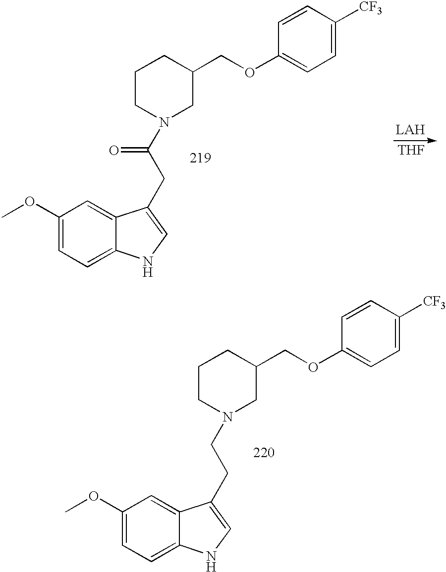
C1CN(C(CC2=CNC3=CC=C(OC)C=C32)=O)CC(COC2=CC=C([CF3])C=C2)C1.[THF].C1CN(CCC2=CNC3=CC=C(OC)C=C32)CC(COC2=CC=C([CF3])C=C2)C1
